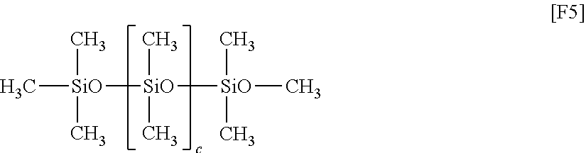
C[SiO](C)(C)[SiO](C)(C)[SiO](C)(C)C
